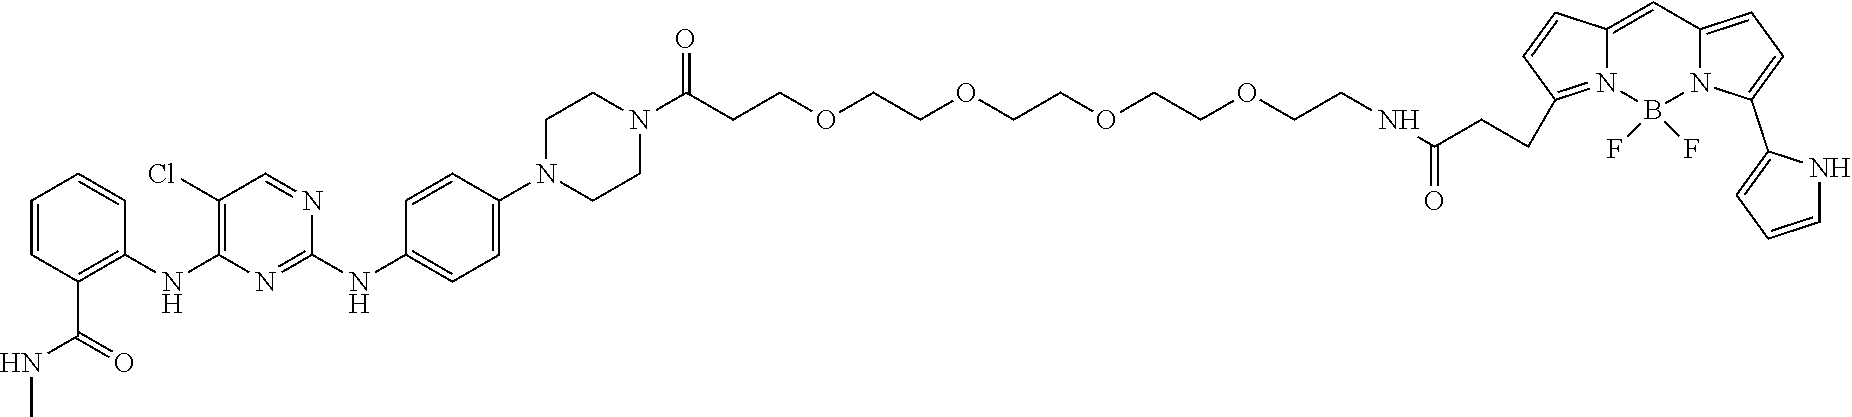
C1=CC(C(=O)NC)=C(NC2=C(Cl)C=NC(NC3=CC=C(N4CCN(C(CCOCCOCCOCCOCCNC(CCC5=N6C(=CC7=CC=C(C8=CC=CN8)N7B6(F)F)C=C5)=O)=O)CC4)C=C3)=N2)C=C1
